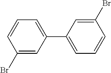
C1(Br)=CC(C2=CC=CC(Br)=C2)=CC=C1
